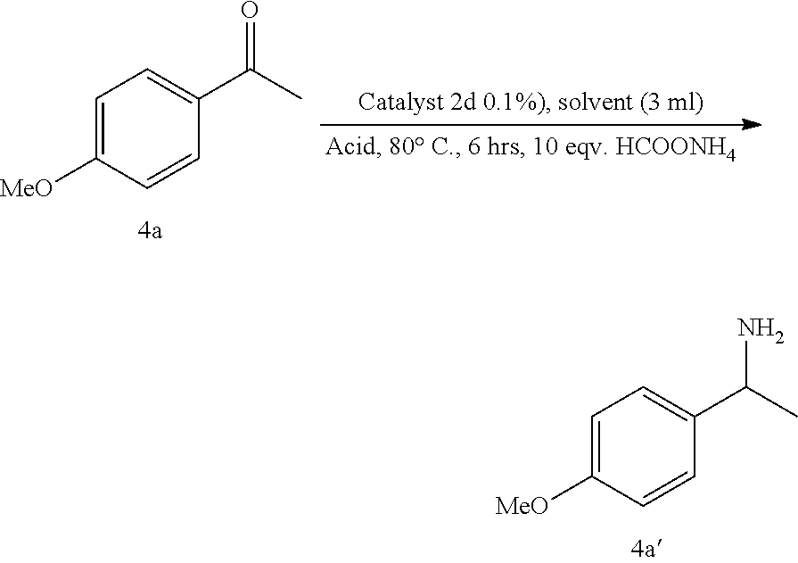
C1=C([MeO])C=CC(C(C)N)=C1.C1=C([MeO])C=CC(C(C)=O)=C1
